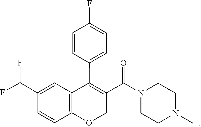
C1CN(C(C2=C(C3=CC=C(F)C=C3)C3=C(OC2)C=CC(C(F)F)=C3)=O)CCN1C
